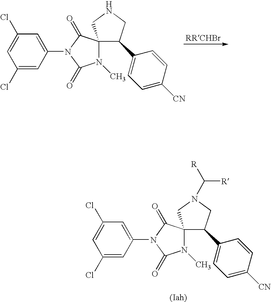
C1(Cl)=CC(N2C(=O)N(C)C3(C2=O)C(C2=CC=C([CN])C=C2)CN(C([R])[R])C3)=CC(Cl)=C1.C1(Cl)=CC(N2C(=O)N(C)C3(C2=O)C(C2=CC=C([CN])C=C2)CNC3)=CC(Cl)=C1
